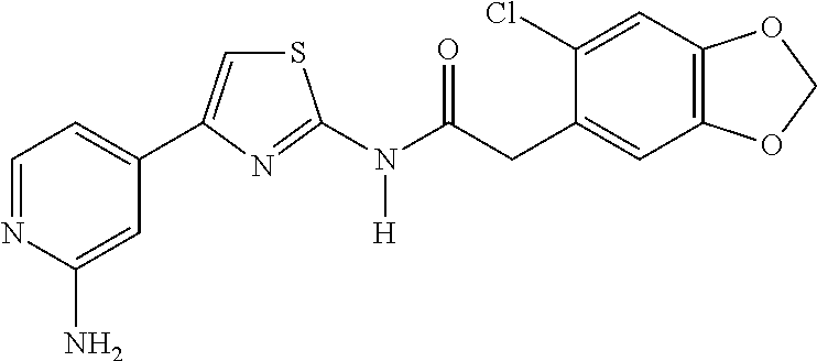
C1=NC(N)=CC(C2=CSC(N(C(CC3=CC4=C(C=C3Cl)OCO4)=O)[H])=N2)=C1
